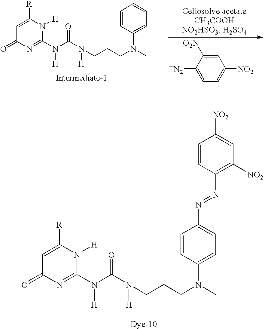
C1=C([R])N([H])C(N(C(N(CCCN(C)C2=CC=C(N=NC3=C([NO2])C=C([NO2])C=C3)C=C2)[H])=O)[H])=NC1=O.C1=C([R])N([H])C(N(C(N(CCCN(C)C2=CC=CC=C2)[H])=O)[H])=NC1=O.C1=C([O2N])C([+N2])=CC=C1[NO2]
